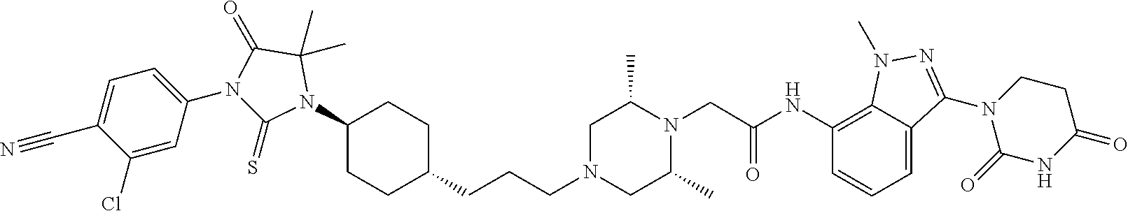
C12=C(NC(CN3C(C)CN(CCCC4CCC(N5C(C)(C)C(=O)N(C6=CC=C(C#N)C(Cl)=C6)C5=S)CC4)CC3C)=O)C=CC=C1C(N1C(=O)NC(=O)CC1)=NN2C
